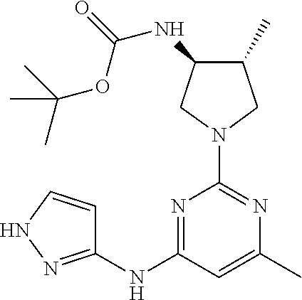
N1=C(NC2=NNC=C2)C=C(C)N=C1N1CC(C)C(NC(=O)OC(C)(C)C)C1
